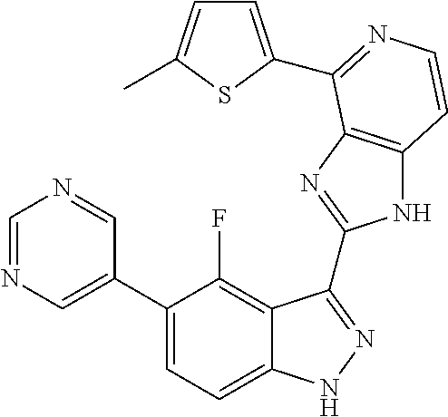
C1=C(C2=CC=C3C(=C2F)C(C2=NC4=C(N2)C=CN=C4C2=CC=C(C)S2)=NN3)C=NC=N1
